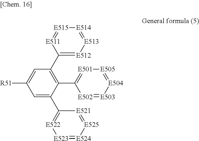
C1(C2=[E512][E513]=[E514][E515]=[E511]2)=C(C2=[E501][E505]=[E504][E503]=[E502]2)C(C2=[E522][E523]=[E524][E525]=[E521]2)=CC([R51])=C1
